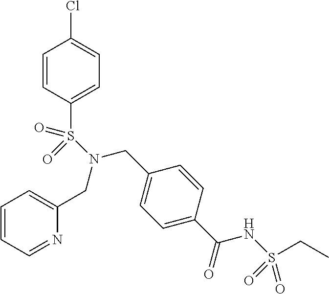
C1=CC=NC(CN(CC2=CC=C(C(=O)NS(=O)(=O)CC)C=C2)S(C2=CC=C(Cl)C=C2)(=O)=O)=C1
